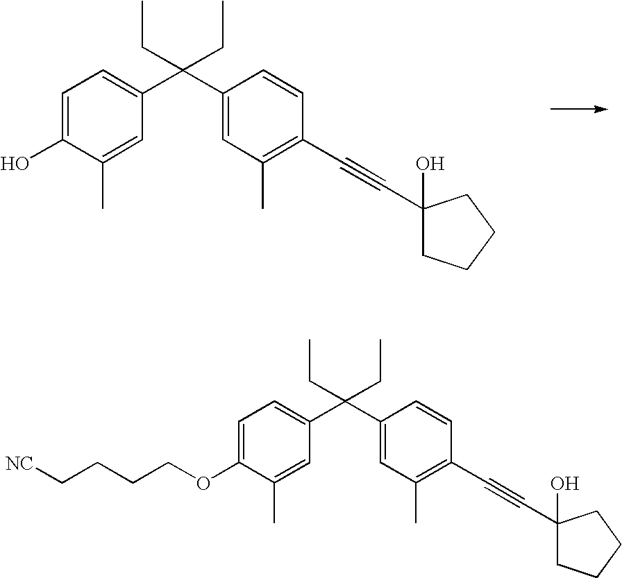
C1=C(O)C(C)=CC(C(C2=CC(C)=C(C#CC3(O)CCCC3)C=C2)(CC)CC)=C1.C1=C(OCCCC[NC])C(C)=CC(C(C2=CC(C)=C(C#CC3(O)CCCC3)C=C2)(CC)CC)=C1
